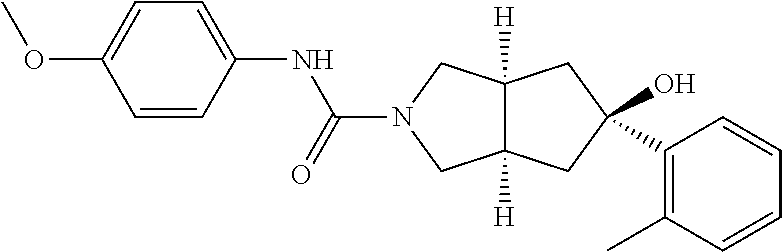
C1=CC(NC(N2CC3([H])C([H])(C2)CC(O)(C2=C(C)C=CC=C2)C3)=O)=CC=C1OC
